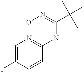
C1=C(I)C=CC(NC(C(C)(C)C)=NO)=N1
